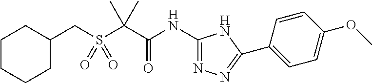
N(C(C(C)(C)S(CC1CCCCC1)(=O)=O)=O)C1=NN=C(C2=CC=C(OC)C=C2)N1
